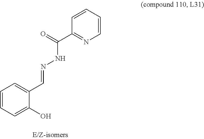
C1=CC=C(O)C(C=NNC(C2=NC=CC=C2)=O)=C1
